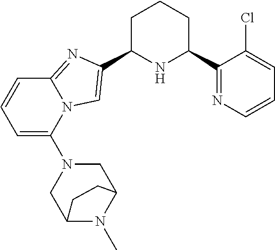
C1C(C2=CN3C(=N2)C=CC=C3N2CC3N(C)C(C2)CC3)NC(C2=NC=CC=C2Cl)CC1
